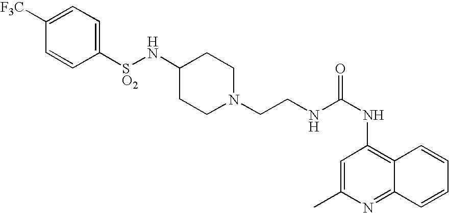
C1(C)=CC(NC(=O)NCCN2CCC(N[SO2]C3=CC=C([F3C])C=C3)CC2)=C2C(=N1)C=CC=C2
